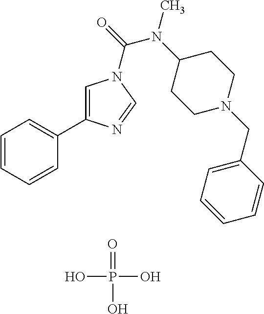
C1=CC=CC(C2=CN(C(N(C)C3CCN(CC4=CC=CC=C4)CC3)=O)C=N2)=C1.OP(O)(=O)O
